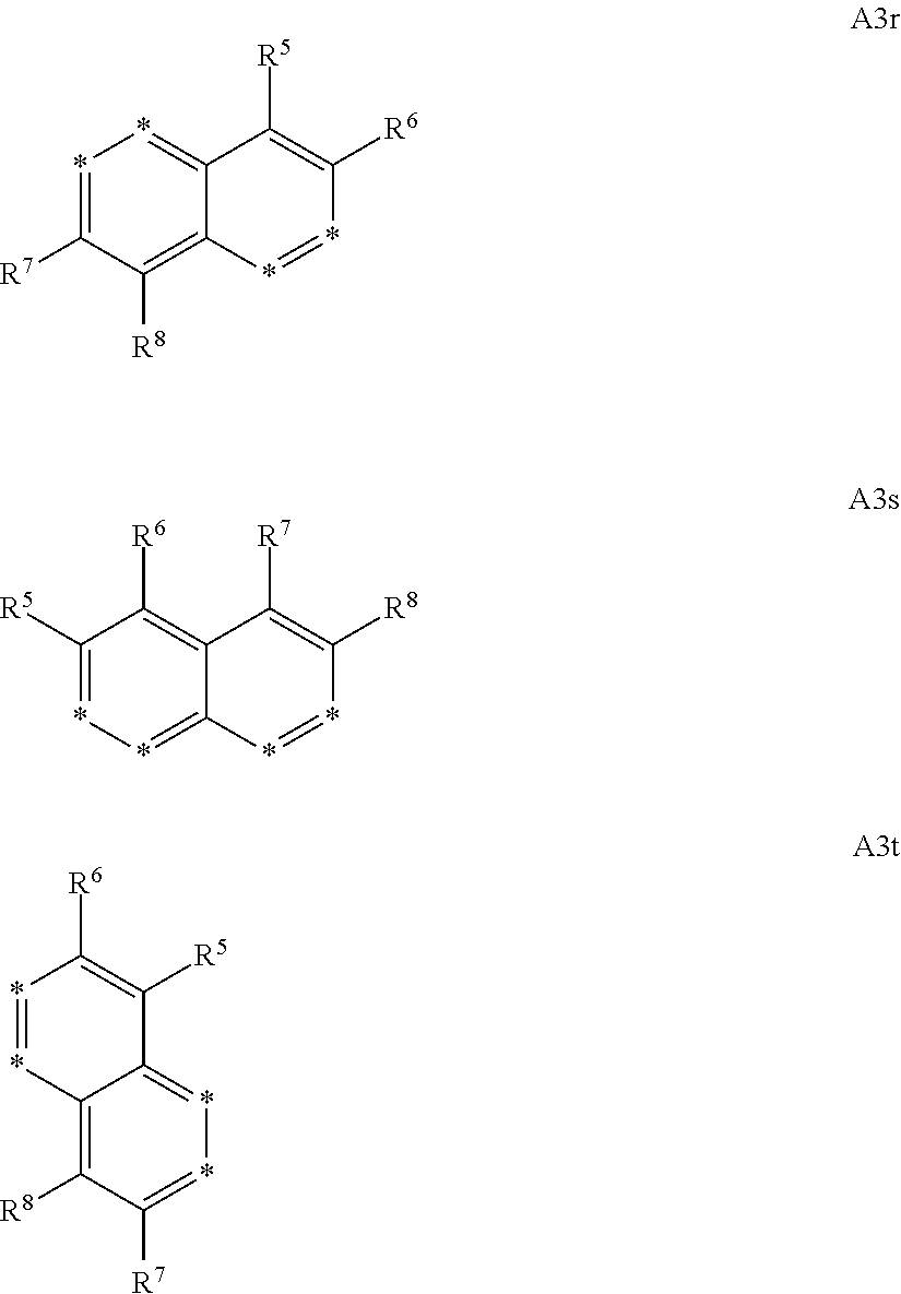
*1=C([R7])C([R8])=C2C(=*1)C([R5])=C([R6])*=*2.C1([R5])=**=C2C(=C1[R6])C([R7])=C([R8])*=*2.C12=C([R8])C([R7])=**=C1C([R5])=C([R6])*=*2
